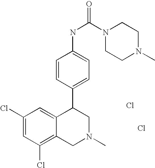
C1=CC(C2C3=CC(Cl)=CC(Cl)=C3CN(C)C2)=CC=C1NC(N1CCN(C)CC1)=O.Cl.Cl
